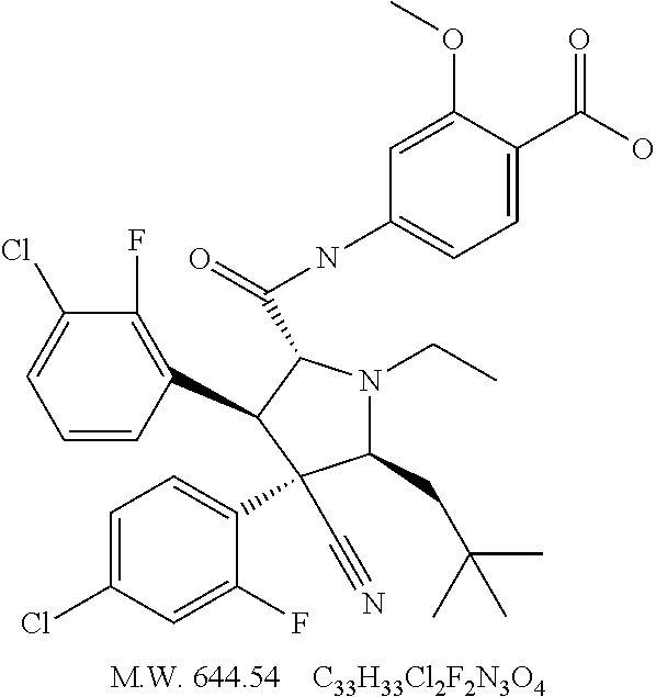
[C33H33Cl2F2N3O4].C1=CC(C2C(C(NC3=CC=C(C(O)=O)C(OC)=C3)=O)N(CC)C(CC(C)(C)C)C2(C2=CC=C(Cl)C=C2F)C#N)=C(F)C(Cl)=C1
